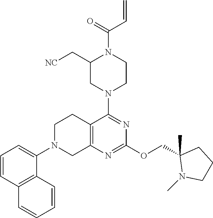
C12=C(N=C(OCC3(C)N(C)CCC3)N=C1N1CCN(C(=O)C=C)C(C[NC])C1)CN(C1=CC=CC3=C1C=CC=C3)CC2
